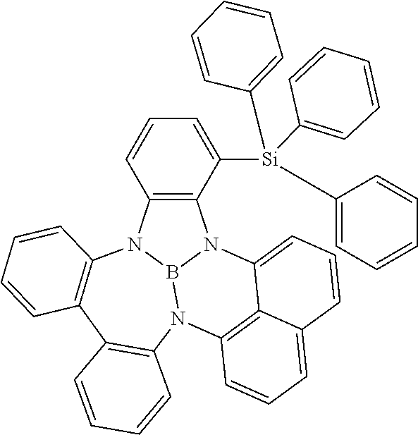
C1=CC=C([Si](C2=CC=CC=C2)(C2=CC=CC=C2)C2=CC=CC=C2)C2=C1N1C3=C(C4=C(N5B1N2C1=CC=CC2=CC=CC5=C12)C=CC=C4)C=CC=C3
